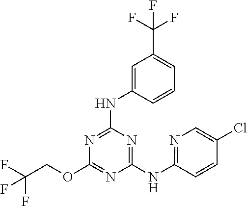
N(C1=NC(OCC(F)(F)F)=NC(NC2=NC=C(Cl)C=C2)=N1)C1=CC(C(F)(F)F)=CC=C1
